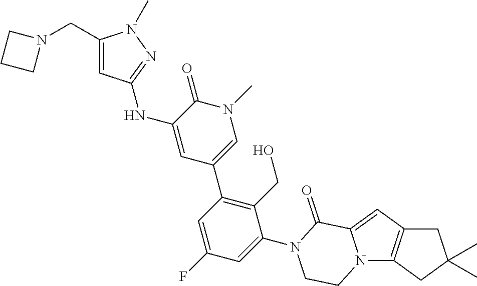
N12C3=C(C=C1C(=O)N(C1=CC(F)=CC(C4=CN(C)C(=O)C(NC5=NN(C)C(CN6CCC6)=C5)=C4)=C1CO)CC2)CC(C)(C)C3
